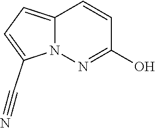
C12=CC=C(C#N)N1N=C(O)C=C2
